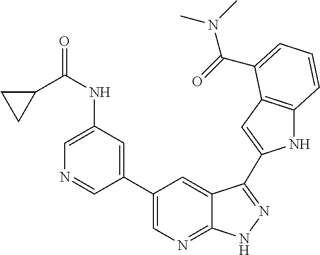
C1(C2=CN=C3C(=C2)C(C2=CC4=C(N2)C=CC=C4C(=O)N(C)C)=NN3)=CC(NC(=O)C2CC2)=CN=C1
